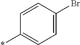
C1=C(Br)C=CC(*)=C1
